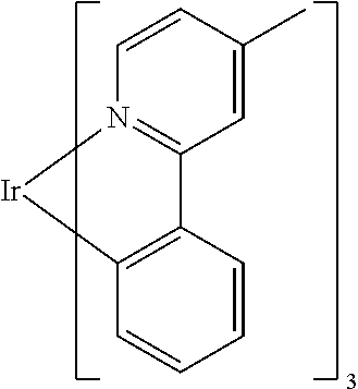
C12=N(C=CC(C)=C1)[Ir]C1=C2C=CC=C1
